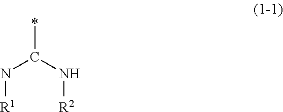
*C(N[R2])N[R1]
